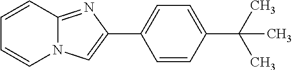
C(C1=CC=C(C2=CN3C(=N2)C=CC=C3)C=C1)(C)(C)C
